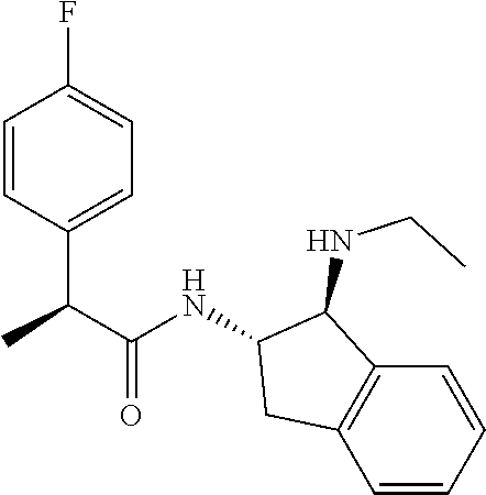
C(C1=CC=C(F)C=C1)(C(NC1C(NCC)C2=C(C=CC=C2)C1)=O)C
